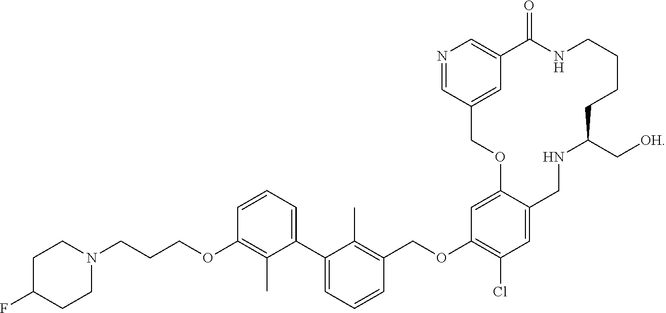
C(OC1=C(Cl)C=C2C(=C1)OCC1=CC(=CN=C1)C(=O)NCCCCC(C[OH])NC2)C1=C(C)C(C2=CC=CC(OCCCN3CCC(F)CC3)=C2C)=CC=C1
